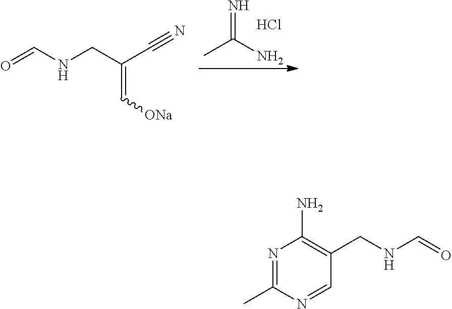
CC(N)=N.Cl.O=CNCC(C#N)=C[ONa].N1=C(C)N=CC(CNC=O)=C1N
